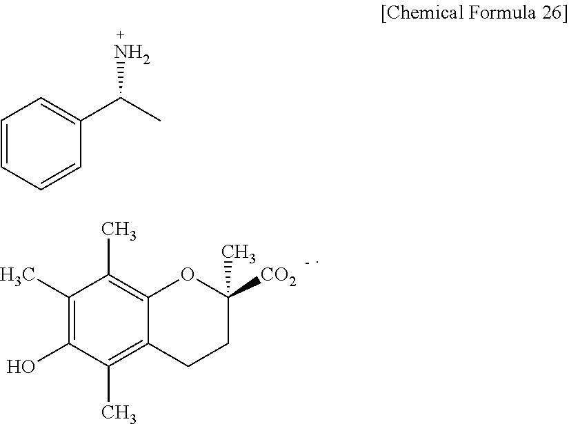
C1=CC=CC(C(C)N)=C1.C1(C)=C(O)C(C)=C2C(=C1C)OC([CO2])(C)CC2
